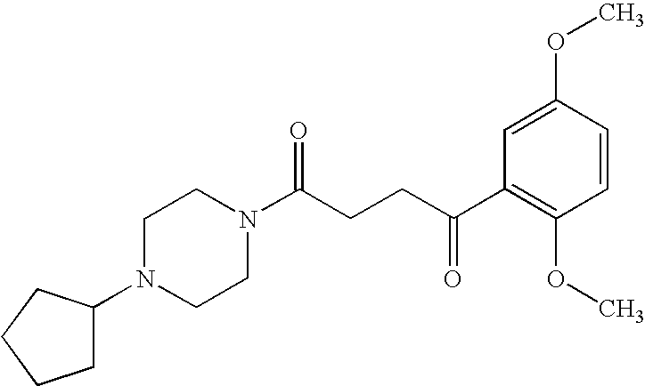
C1(N2CCN(C(CCC(C3=C(OC)C=CC(OC)=C3)=O)=O)CC2)CCCC1
